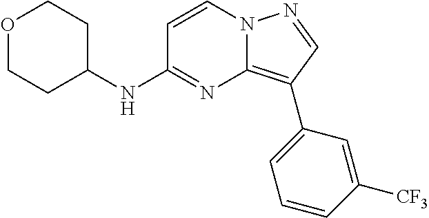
C1COCCC1NC1=NC2=C(C3=CC=CC([CF3])=C3)C=NN2C=C1
